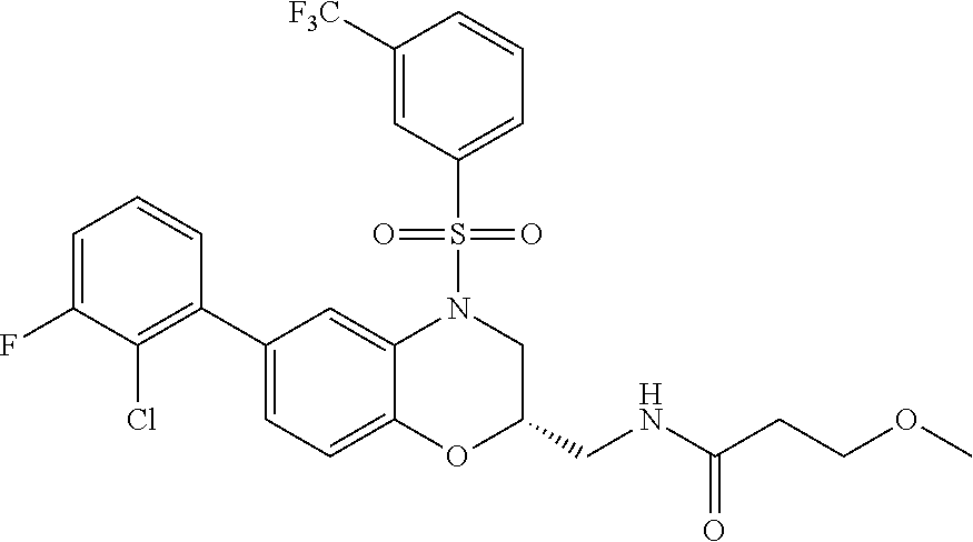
C1=C(F)C(Cl)=C(C2=CC=C3C(=C2)N(S(C2=CC=CC([F3C])=C2)(=O)=O)CC(CNC(=O)CCOC)O3)C=C1
